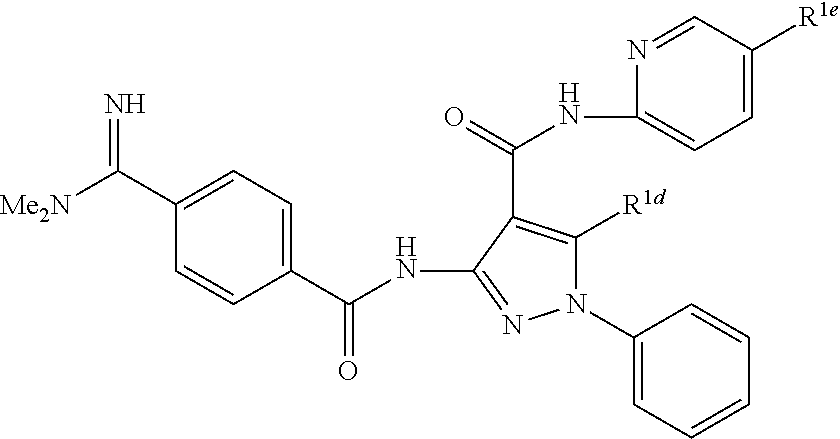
C(=N)([Me2N])C1=CC=C(C(NC2=NN(C3=CC=CC=C3)C([R1d])=C2C(=O)NC2=CC=C([R1e])C=N2)=O)C=C1
